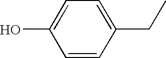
C1=CC(CC)=CC=C1O
